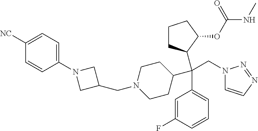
C1([NC])=CC=C(N2CC(CN3CCC(C(C4=CC=CC(F)=C4)(CN4C=CN=N4)C4CCCC4OC(NC)=O)CC3)C2)C=C1
